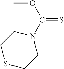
C1SCCN(C(OC)=S)C1
